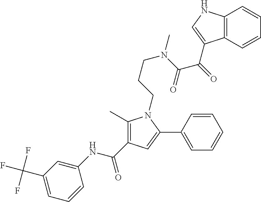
C1(NC(C2=C(C)N(CCCN(C(=O)C(=O)C3=CNC4=C3C=CC=C4)C)C(C3=CC=CC=C3)=C2)=O)=CC(C(F)(F)F)=CC=C1
